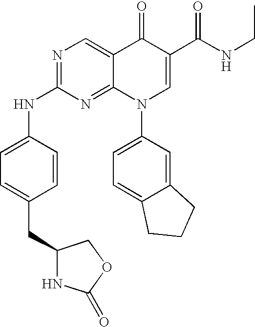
N1=C(NC2=CC=C(CC3NC(=O)OC3)C=C2)N=C2C(=C1)C(=O)C(C(NCC)=O)=CN2C1=CC=C2C(=C1)CCC2
